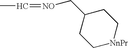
C1(C[NO]=CC)CC[NnPr]CC1
